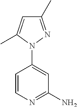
N1=C(N)C=C(N2N=C(C)C=C2C)C=C1
